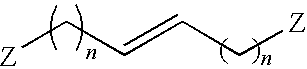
[Z]CC=CC[Z]
